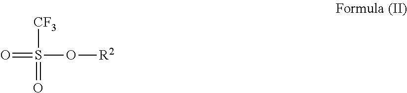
O=S(O[R2])(=O)[CF3]
